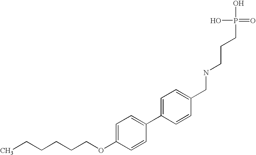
C(CCCOC1=CC=C(C2=CC=C(CNCCCP(O)(O)=O)C=C2)C=C1)CC
